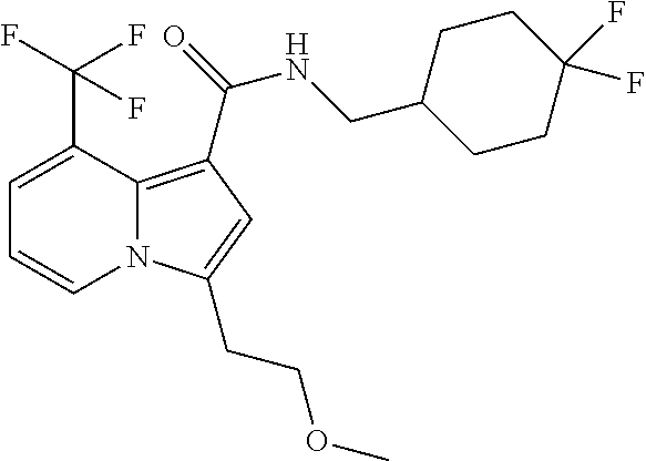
C1=C(C(F)(F)F)C2=C(C(=O)NCC3CCC(F)(F)CC3)C=C(CCOC)N2C=C1
